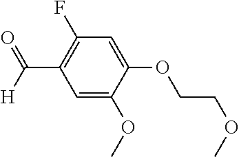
C1=C(OC)C(OCCOC)=CC(F)=C1C([H])=O
